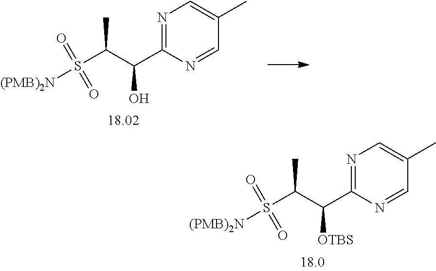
N1=C(C(C(S([(PMB)2N])(=O)=O)C)[OTBS])N=CC(C)=C1.N1=C(C(C(S([(PMB)2N])(=O)=O)C)O)N=CC(C)=C1
